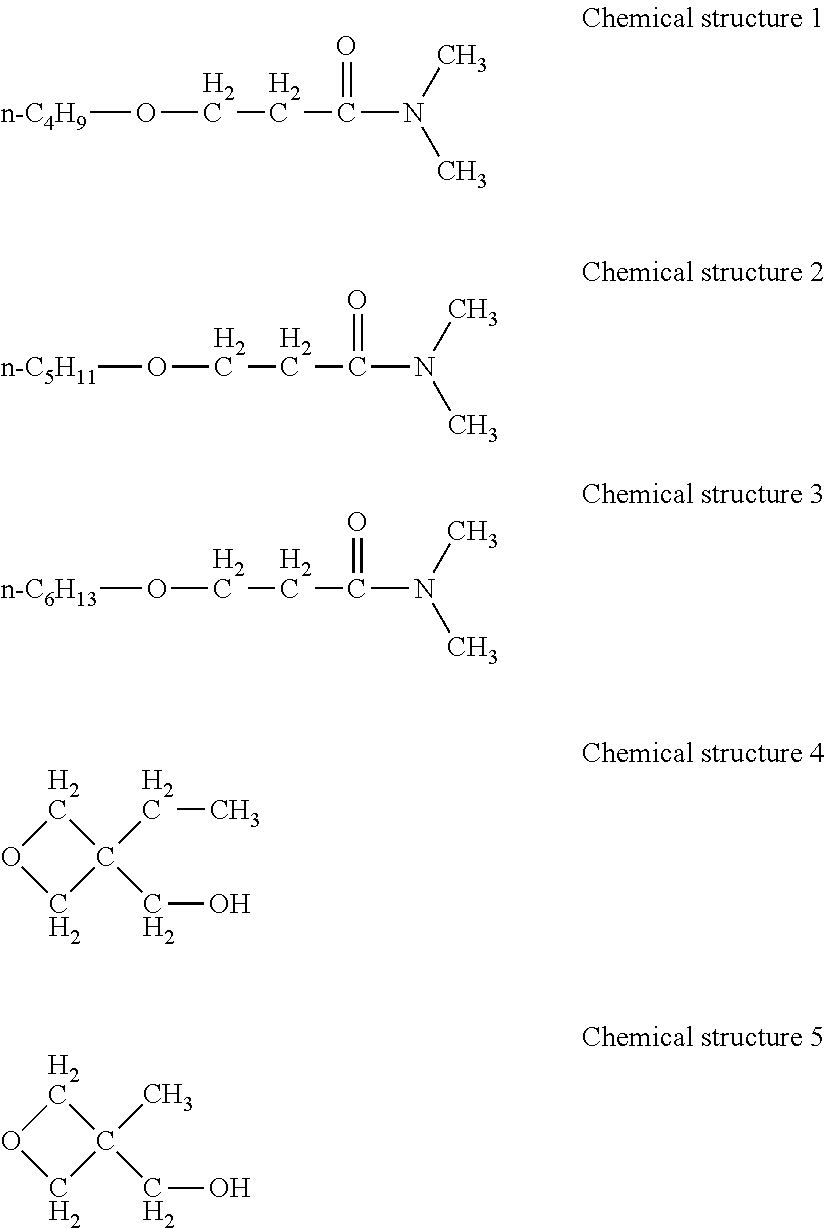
[n-C4H9]OCCC(N(C)C)=O.[n-C5H11]OCCC(N(C)C)=O.[n-C6H13]OCCC(N(C)C)=O.CCC1(CO)COC1.CC1(CO)COC1
